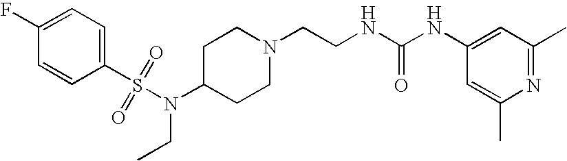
C1(F)=CC=C(S(N(CC)C2CCN(CCNC(NC3=CC(C)=NC(C)=C3)=O)CC2)(=O)=O)C=C1
